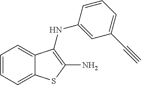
C12=CC=CC=C1C(NC1=CC(C#C)=CC=C1)=C(N)S2
